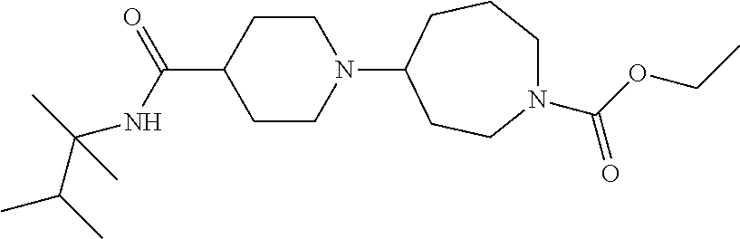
C1CN(C2CCN(C(OCC)=O)CCC2)CCC1C(=O)NC(C(C)C)(C)C
